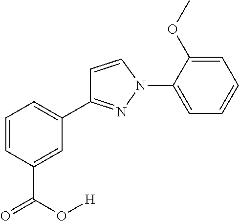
C1=CC(C(O[H])=O)=CC(C2=NN(C3=CC=CC=C3OC)C=C2)=C1
